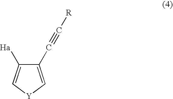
C1(C#C[R])=C[Y]C=C1[Ha]
